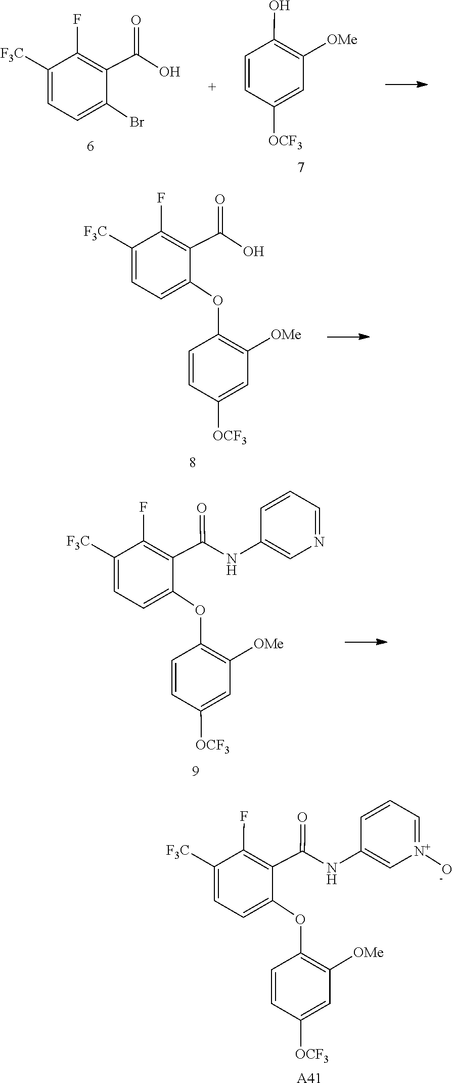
C1=CC=[N+](O)C=C1NC(C1=C(F)C([F3C])=CC=C1OC1=C([OMe])C=C([OCF3])C=C1)=O.[A41].C1([F3C])=CC=C(Br)C(C(=O)O)=C1F.C1=CC([OCF3])=CC([OMe])=C1O.C1=C([F3C])C(F)=C(C(=O)O)C(OC2=C([OMe])C=C([OCF3])C=C2)=C1.C1=CC=NC=C1NC(C1=C(F)C([F3C])=CC=C1OC1=C([OMe])C=C([OCF3])C=C1)=O
